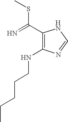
N=C(C1=C(NCCCCC)N=CN1)SC
